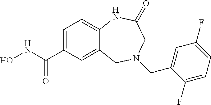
C12=CC(C(NO)=O)=CC=C1NC(=O)CN(CC1=CC(F)=CC=C1F)C2
